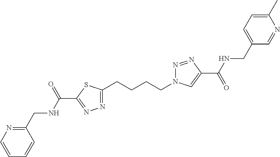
C1(CCCCN2N=NC(C(=O)NCC3=CC=C(C)N=C3)=C2)=NN=C(C(NCC2=NC=CC=C2)=O)S1
